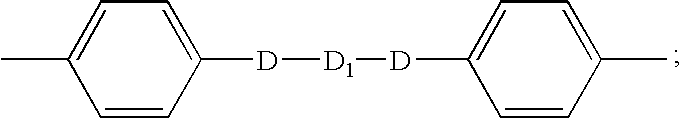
CC1=CC=C([D][D1][D]C2=CC=C(C)C=C2)C=C1
